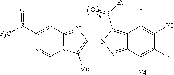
N12C(=NC(N3N=C4C(=C3S([Et])=O)C([Y1])=C([Y2])C([Y3])=C4[Y4])=C1[Me])C=C(S([F3C])=O)N=C2
